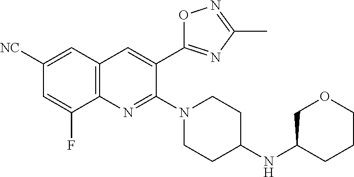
C1([NC])=CC2=C(N=C(N3CCC(NC4COCCC4)CC3)C(C3=NC(C)=NO3)=C2)C(F)=C1
